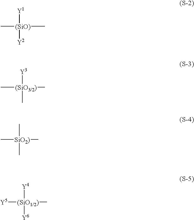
C[(SiO)](C)([Y1])[Y2].C[(SiO3/2)](C)([Y3])C.C[SiO2)](C)(C)C.[Y5][(SiO1/2)](C)([Y4])[Y6]
